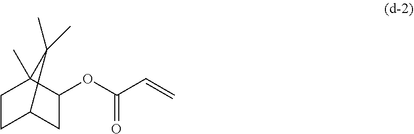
C1C2(C)C(OC(C=C)=O)CC(C1)C2(C)C
